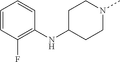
C1=CC(F)=C(NC2CCN(C)CC2)C=C1
